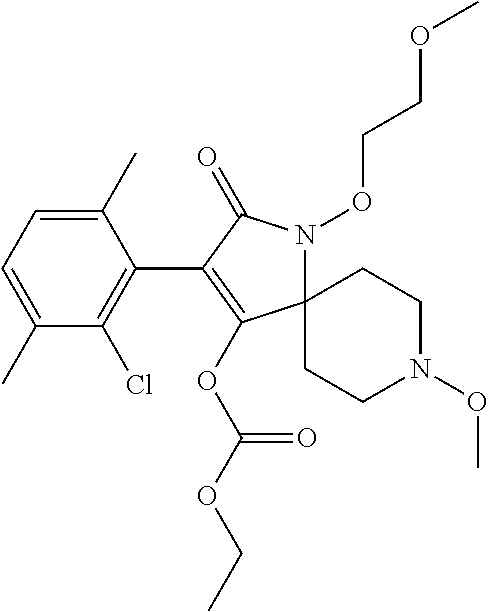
C12(N(OCCOC)C(=O)C(C3=C(Cl)C(C)=CC=C3C)=C1OC(OCC)=O)CCN(OC)CC2
